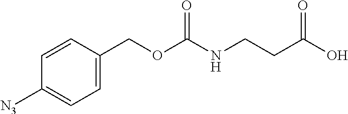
C1=C(COC(NCCC(O)=O)=O)C=CC([N3])=C1
